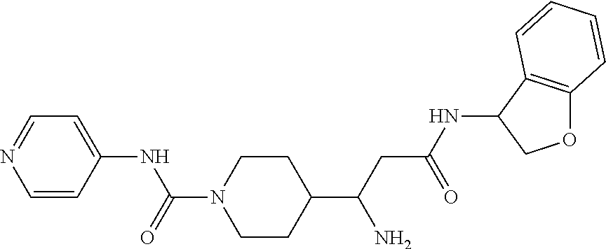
C1(C(CC(NC2COC3=C2C=CC=C3)=O)N)CCN(C(=O)NC2=CC=NC=C2)CC1
